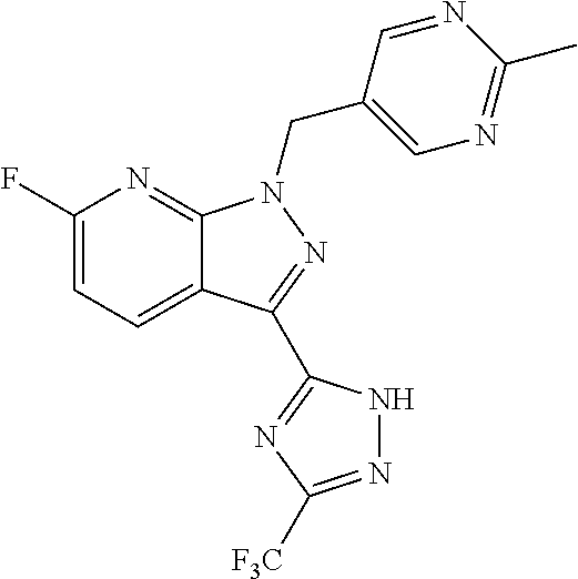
C12=CC=C(F)N=C1N(CC1=CN=C(C)N=C1)N=C2C1=NC([F3C])=NN1
